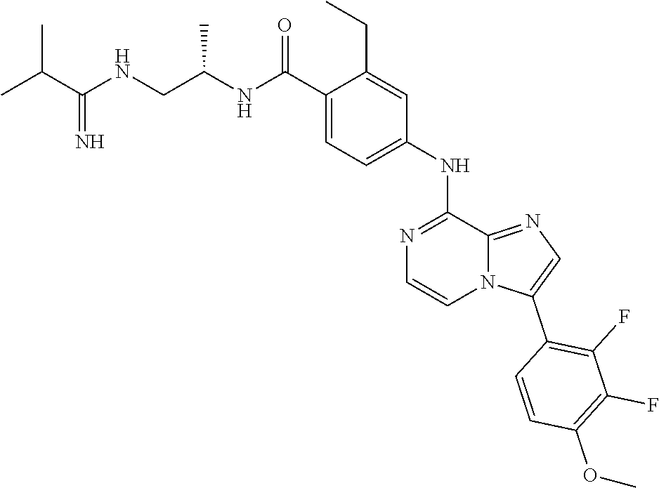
N1=C(NC2=CC=C(C(=O)NC(CNC(C(C)C)=N)C)C(CC)=C2)C2=NC=C(C3=C(F)C(F)=C(OC)C=C3)N2C=C1
